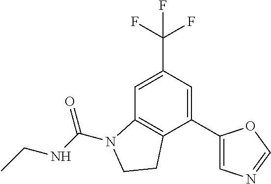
C1=C(C(F)(F)F)C=C(C2=CN=CO2)C2=C1N(C(NCC)=O)CC2
